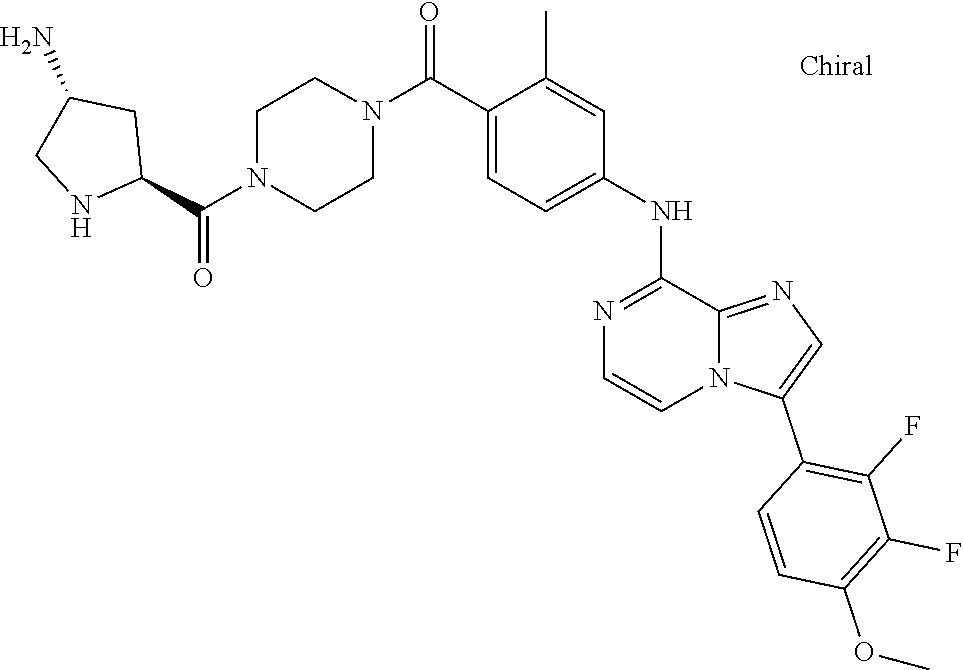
C1(C(N2CCN(C(C3CC(N)CN3)=O)CC2)=O)=CC=C(NC2=NC=CN3C2=NC=C3C2=C(F)C(F)=C(OC)C=C2)C=C1C
